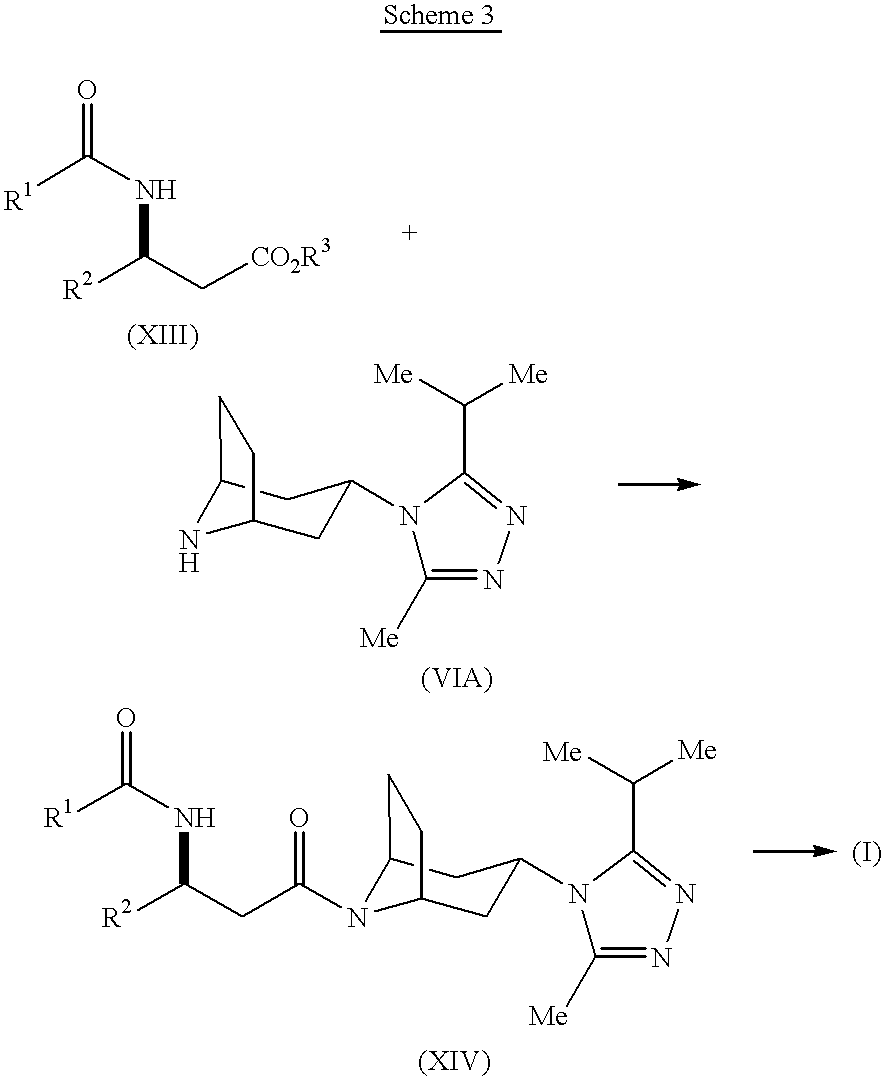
C([R1])(NC([R2])C[CO2R3])=O.C1C(N2C([Me])=NN=C2C([Me])[Me])CC2NC1CC2.C1C(N2C([Me])=NN=C2C([Me])[Me])CC2N(C(CC([R2])NC([R1])=O)=O)C1CC2
